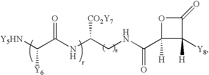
[Y5HN]C(C(NC(CNC(C1([H])OC(=O)C1([H])[Y8])=O)[CO2Y7])=O)[Y6]
